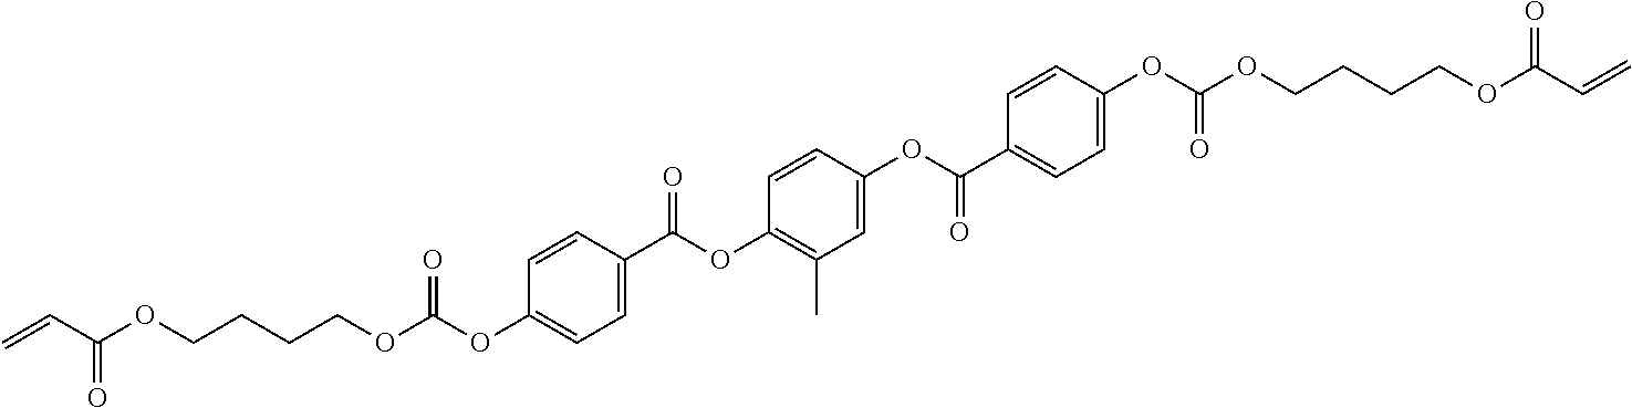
C=CC(OCCCCOC(OC1=CC=C(C(OC2=C(C)C=C(OC(C3=CC=C(OC(OCCCCOC(C=C)=O)=O)C=C3)=O)C=C2)=O)C=C1)=O)=O
